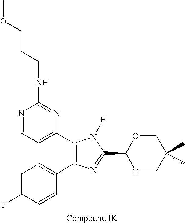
C1=C(F)C=CC(C2=C(C3=CC=NC(NCCCOC)=N3)N([H])C(C3OCC(C)(C)CO3)=N2)=C1
